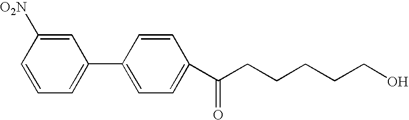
C1=CC=C(C2=CC=C(C(CCCCCO)=O)C=C2)C=C1[O2N]
